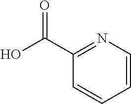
C1=CC(C(O)=O)=NC=C1
